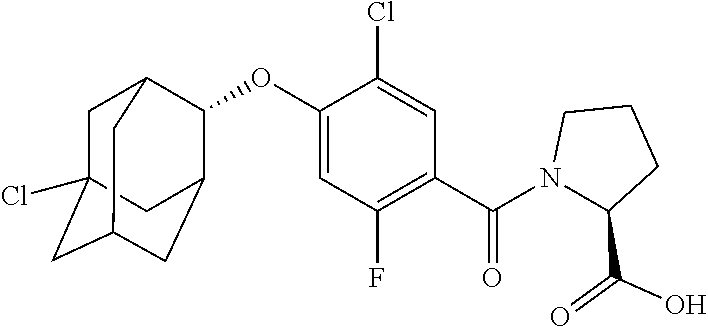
O(C1=CC(F)=C(C(N2C(C(=O)O)CCC2)=O)C=C1Cl)C1C2CC3CC(Cl)(CC1C3)C2
